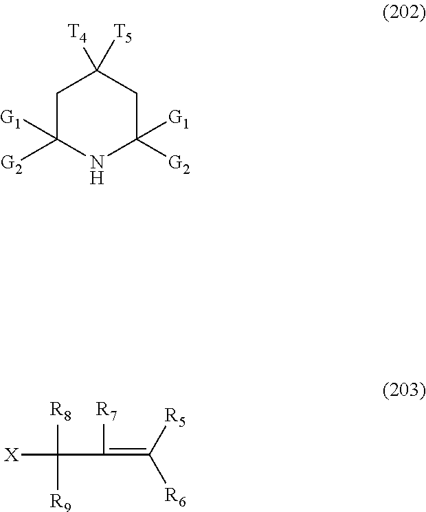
C1C([G2])([G1])NC([G2])([G1])CC1([T5])[T4].[X]C([R8])([R9])C(=C([R5])[R6])[R7]
